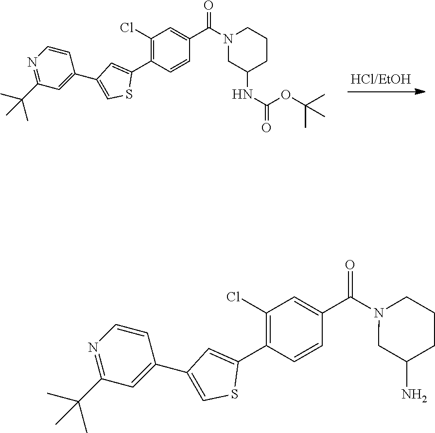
C1(Cl)=C(C2=CC(C3=CC(C(C)(C)C)=NC=C3)=CS2)C=CC(C(=O)N2CC(N)CCC2)=C1.C1(Cl)=C(C2=CC(C3=CC(C(C)(C)C)=NC=C3)=CS2)C=CC(C(=O)N2CC(NC(OC(C)(C)C)=O)CCC2)=C1
